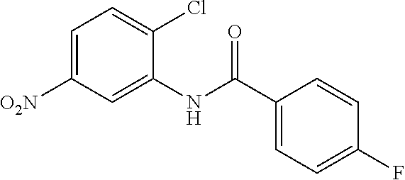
C1=C([O2N])C=C(NC(C2=CC=C(F)C=C2)=O)C(Cl)=C1
